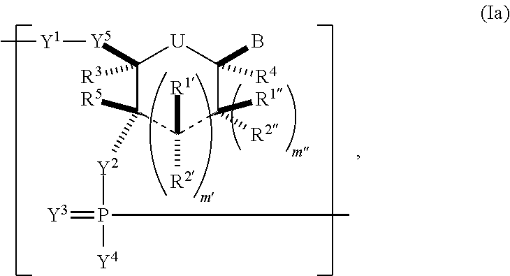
C1([Y5][Y1]C)([R3])C([R5])([Y2]P(=[Y3])(C)[Y4])C([R1])([R2])C([R1])([R2])C(B)([R4])[U]1
